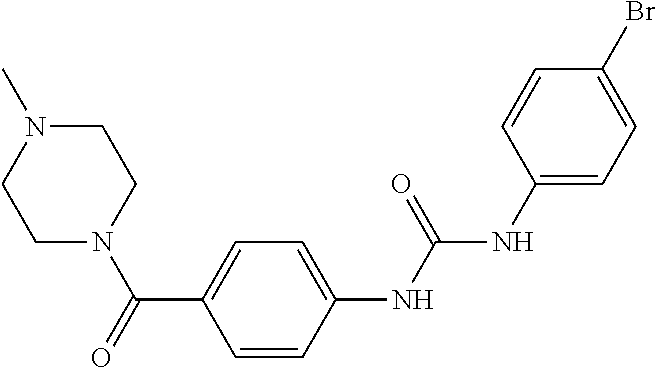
C1=CC(NC(NC2=CC=C(Br)C=C2)=O)=CC=C1C(=O)N1CCN(C)CC1
